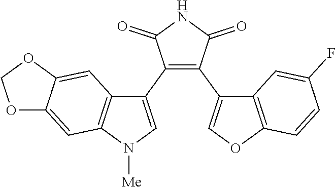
C1(=O)NC(=O)C(C2=CN([Me])C3=C2C=C2C(=C3)OCO2)=C1C1=COC2=C1C=C(F)C=C2
